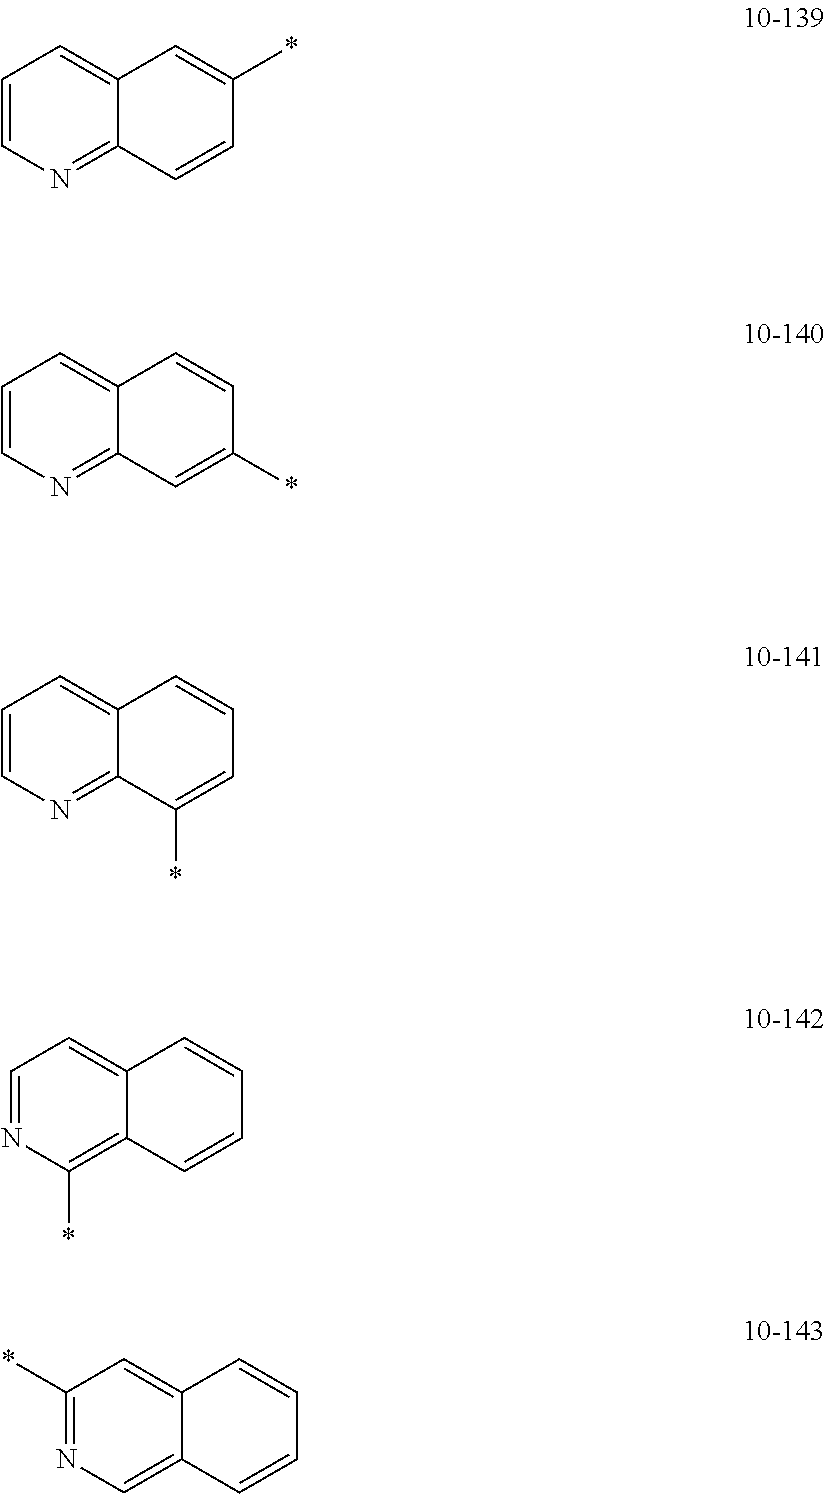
C1=CN=C2C(=C1)C=C(*)C=C2.C1=CN=C2C(=C1)C=CC(*)=C2.C1=CN=C2C(=C1)C=CC=C2*.C1=NC(*)=C2C(=C1)C=CC=C2.C1(*)=NC=C2C(=C1)C=CC=C2
